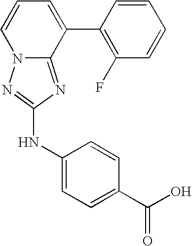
C1=CC=C(C2=C(F)C=CC=C2)C2=NC(NC3=CC=C(C(O)=O)C=C3)=NN12
